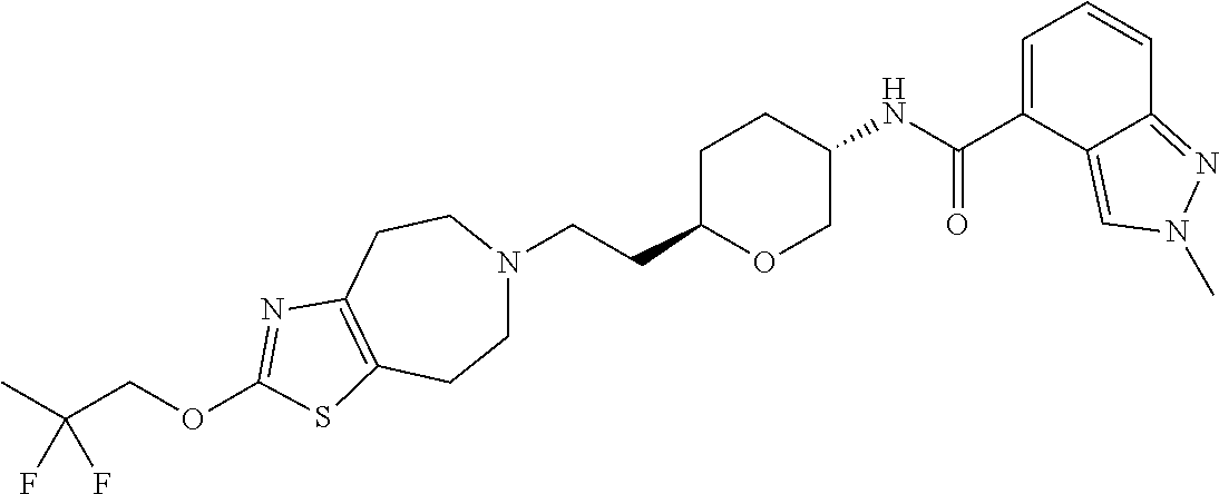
C(CC1CCC(NC(C2=CC=CC3=NN(C)C=C23)=O)CO1)N1CCC2=C(CC1)N=C(OCC(C)(F)F)S2
